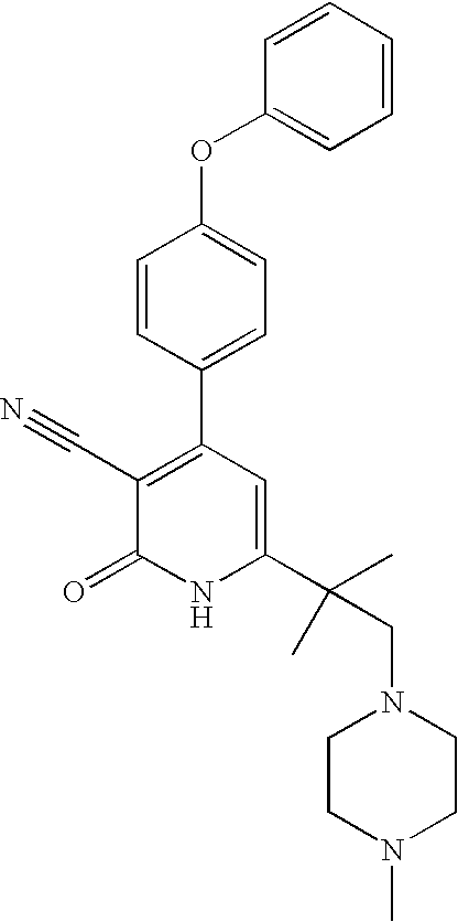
C1=CC(C2=C(C#N)C(=O)NC(C(CN3CCN(C)CC3)(C)C)=C2)=CC=C1OC1=CC=CC=C1
